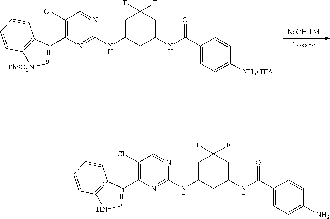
C1(Cl)=C(C2=C[PhSO2N]C3=C2C=CC=C3)N=C(NC2CC(F)(F)CC(NC(C3=CC=C([NH2TFA])C=C3)=O)C2)N=C1.C1(Cl)=C(C2=CNC3=C2C=CC=C3)N=C(NC2CC(F)(F)CC(NC(C3=CC=C(N)C=C3)=O)C2)N=C1
